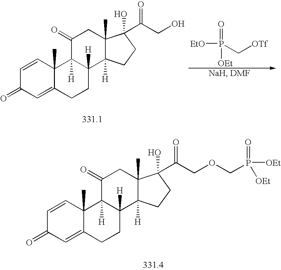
C1=CC2(C)C(=CC1=O)CCC1([H])C2([H])C(=O)CC2(C)C1([H])CCC2(O)C(CO)=O.O=P([EtO])([OEt])C[OTf].C1=CC2(C)C(=CC1=O)CCC1([H])C2([H])C(=O)CC2(C)C1([H])CCC2(O)C(COCP(=O)([OEt])[OEt])=O
